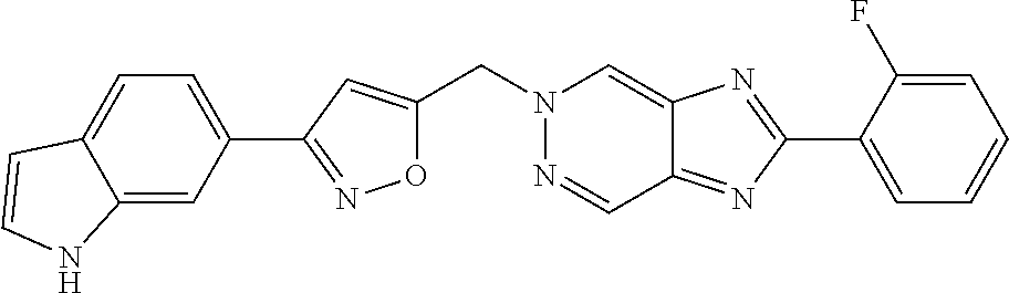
C(N1N=CC2=NC(C3=CC=CC=C3F)=NC2=C1)C1=CC(C2=CC=C3C(=C2)NC=C3)=NO1
